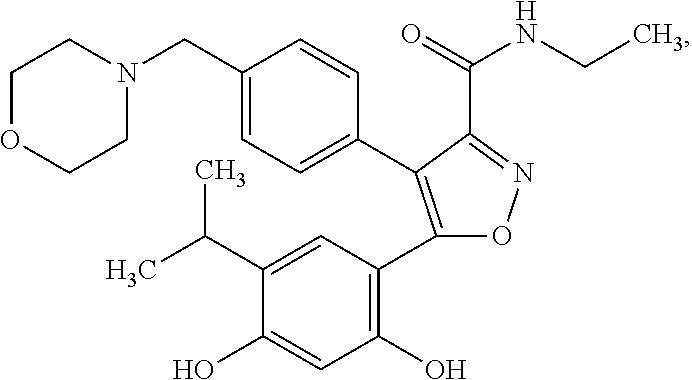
C1(C2=C(C3=C(O)C=C(O)C(C(C)C)=C3)ON=C2C(=O)NCC)=CC=C(CN2CCOCC2)C=C1
